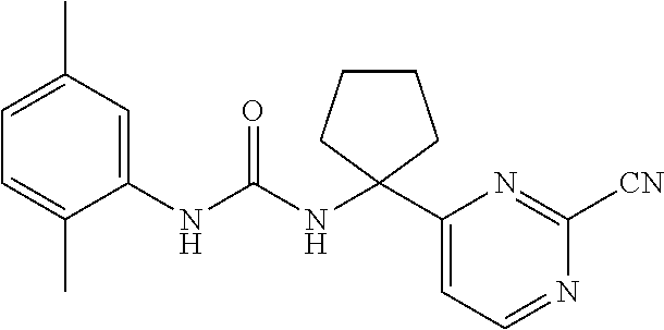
C1(NC(NC2(C3=CC=NC([CN])=N3)CCCC2)=O)=CC(C)=CC=C1C
